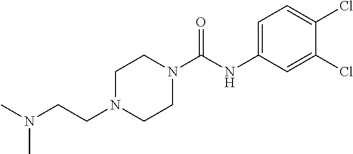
CN(CCN1CCN(C(=O)NC2=CC=C(Cl)C(Cl)=C2)CC1)C
